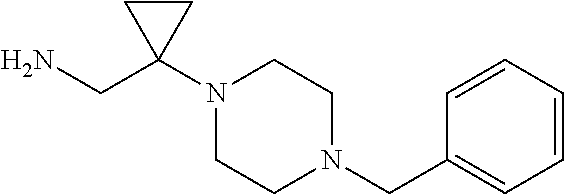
C1=CC=CC=C1CN1CCN(C2(CN)CC2)CC1
